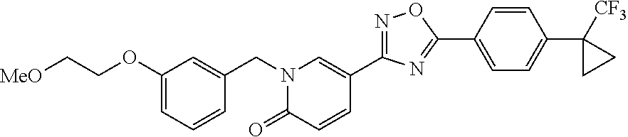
[MeO]CCOC1=CC=CC(CN2C(=O)C=CC(C3=NOC(C4=CC=C(C5([CF3])CC5)C=C4)=N3)=C2)=C1
